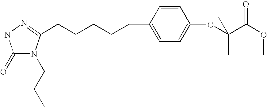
C1=CC(CCCCCC2=NNC(=O)N2CCC)=CC=C1OC(C)(C(=O)OC)C
